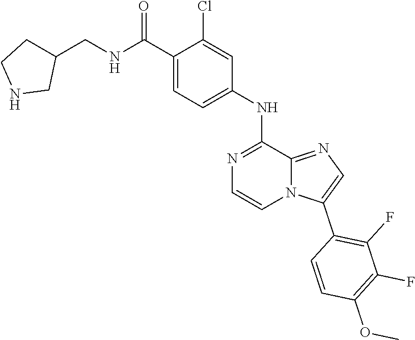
C1(Cl)=CC(NC2=NC=CN3C2=NC=C3C2=C(F)C(F)=C(OC)C=C2)=CC=C1C(NCC1CCNC1)=O
